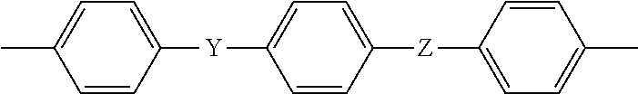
C1=CC([Y]C2=CC=C([Z]C3=CC=C(C)C=C3)C=C2)=CC=C1C
